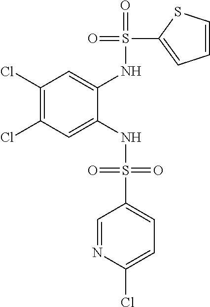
C1(Cl)=C(Cl)C=C(NS(=O)(=O)C2=CC=C(Cl)N=C2)C(NS(=O)(C2=CC=CS2)=O)=C1
